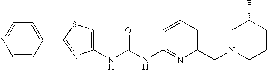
N(C(NC1=NC(CN2CCCC(C)C2)=CC=C1)=O)C1=CSC(C2=CC=NC=C2)=N1
